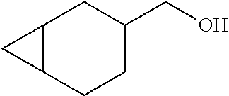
OCC1CC2C(CC1)C2
